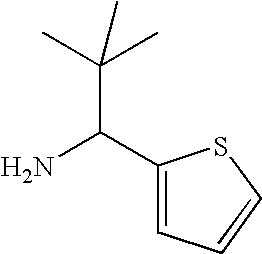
NC(C1=CC=CS1)C(C)(C)C
